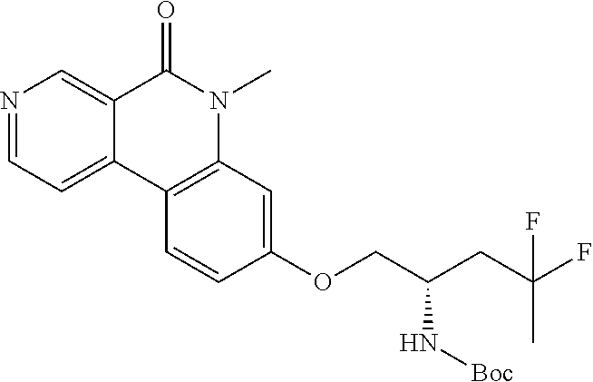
N1=CC=C2C(=C1)C(=O)N(C)C1=C2C=CC(OCC(CC(F)(C)F)N[Boc])=C1
